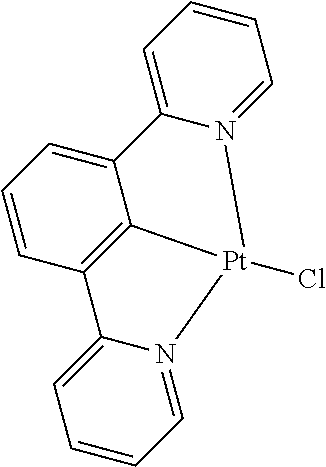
C1=CC=N2C(=C1)C1=C3C(=CC=C1)C1=CC=CC=N1[Pt]23Cl
